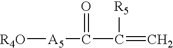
[R4O][A5]C(C(=C)[R5])=O
